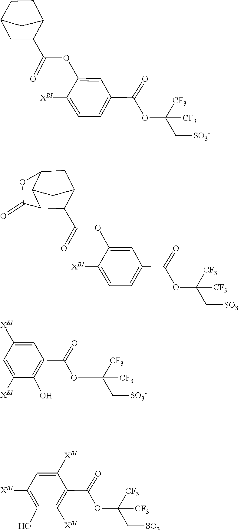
C1([XBI])=CC=C(C(=O)OC(C[SO3-])([CF3])[CF3])C=C1OC(C1CC2CCC1C2)=O.C1([XBI])=CC=C(C(=O)OC(C[SO3-])([CF3])[CF3])C=C1OC(C1C2C(=O)OC3C2CC1C3)=O.C1=C([XBI])C(C(=O)OC(C[SO3-])([CF3])[CF3])=C([XBI])C(O)=C1[XBI].C1([XBI])=CC(C(=O)OC(C[SO3-])([CF3])[CF3])=C(O)C([XBI])=C1
